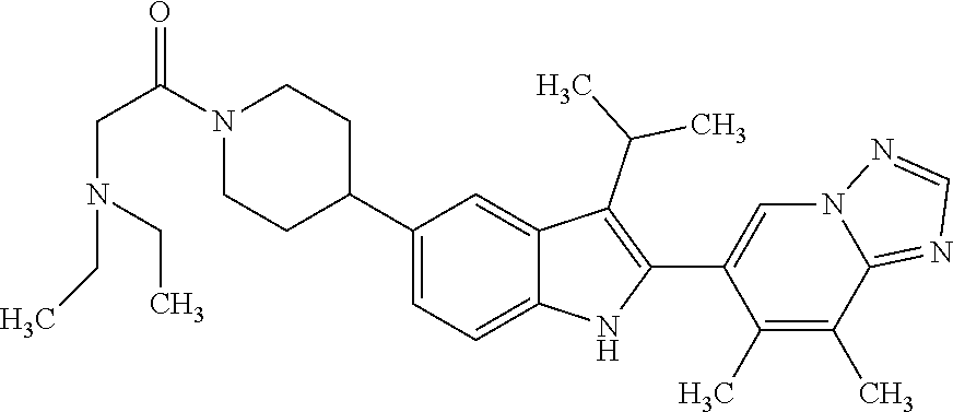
C1(C2CCN(C(CN(CC)CC)=O)CC2)=CC=C2C(=C1)C(C(C)C)=C(C1=CN3C(=NC=N3)C(C)=C1C)N2
